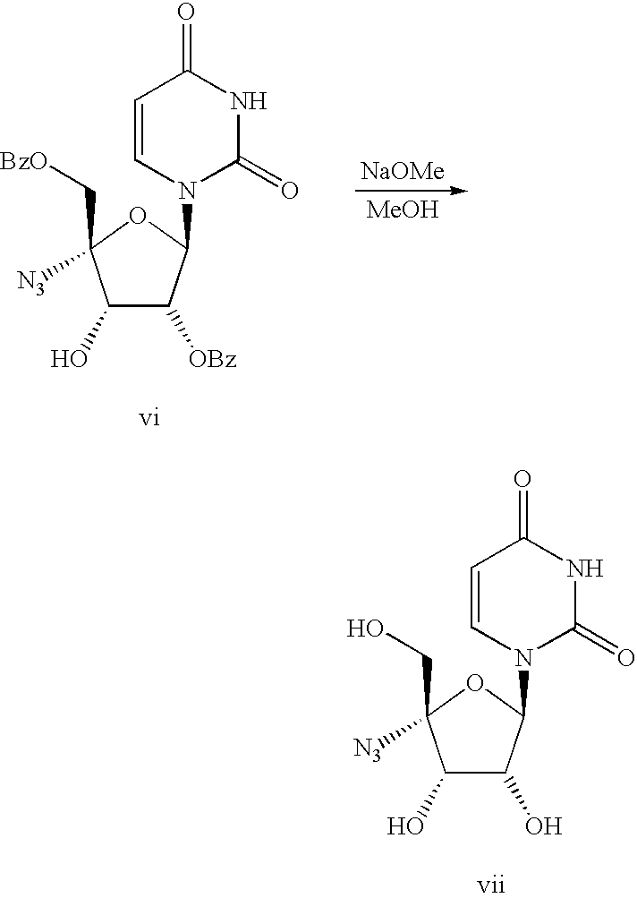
C1(O)C([OBz])C(N2C(=O)NC(=O)C=C2)OC1(C[BzO])[N3].[NaOMe].[MeOH].C1(O)C(O)C(N2C(=O)NC(=O)C=C2)OC1(CO)[N3]
